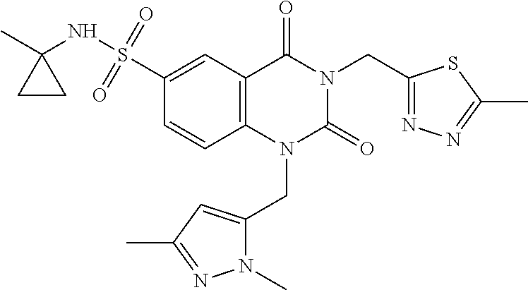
C12=C(C=C(S(NC3(C)CC3)(=O)=O)C=C1)C(=O)N(CC1=NN=C(C)S1)C(=O)N2CC1=CC(C)=NN1C
